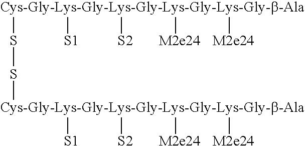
[Cys-Gly-Lys-Gly-Lys-Gly-Lys-Gly-Lys-Gly-b-Ala]([S2])([S1])([M2e24])([M2e24])SS[Cys-Gly-Lys-Gly-Lys-Gly-Lys-Gly-Lys-Gly-b-Ala]([S2])([S1])([M2e24])[M2e24]
